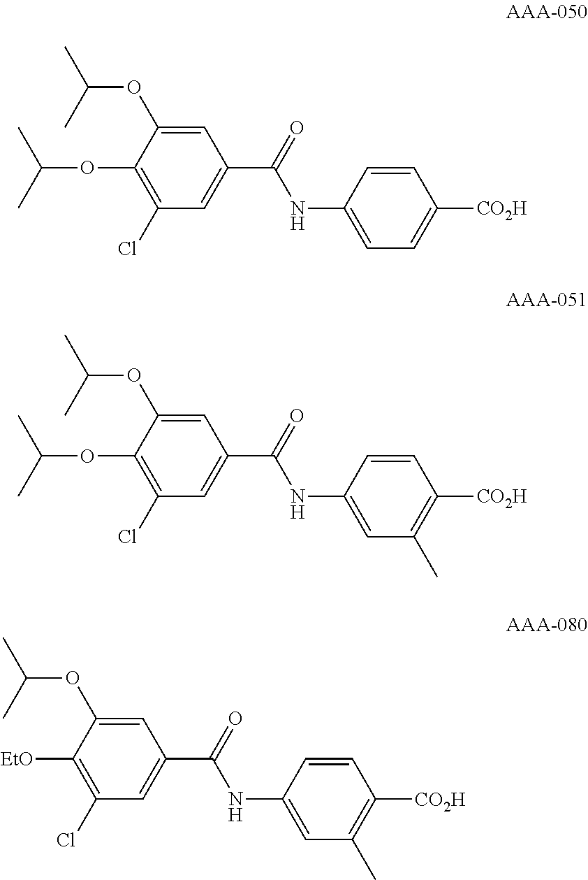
C1=C(OC(C)C)C(OC(C)C)=C(Cl)C=C1C(=O)NC1=CC=C([CO2H])C=C1.C1=C(OC(C)C)C(OC(C)C)=C(Cl)C=C1C(=O)NC1=CC(C)=C([CO2H])C=C1.C1=C(OC(C)C)C([EtO])=C(Cl)C=C1C(=O)NC1=CC(C)=C([CO2H])C=C1
